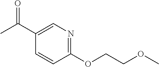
C1(OCCOC)=NC=C(C(C)=O)C=C1
